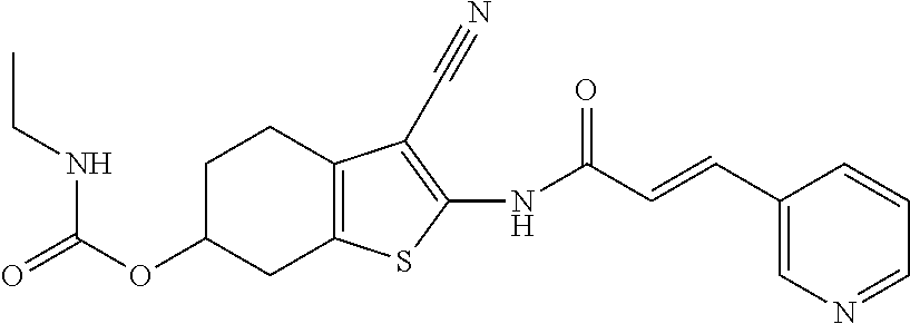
O(C1CC2=C(CC1)C(C#N)=C(NC(C=CC1=CN=CC=C1)=O)S2)C(=O)NCC
